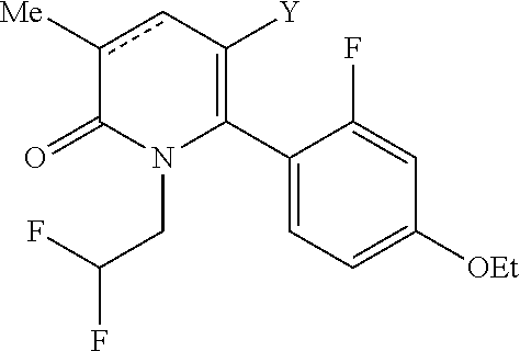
C1(C2=C([Y])cc([Me])C(=O)N2CC(F)F)=CC=C([OEt])C=C1F
